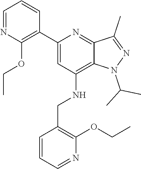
N1(C(C)C)N=C(C)C2=NC(C3=C(OCC)N=CC=C3)=CC(NCC3=C(OCC)N=CC=C3)=C12
